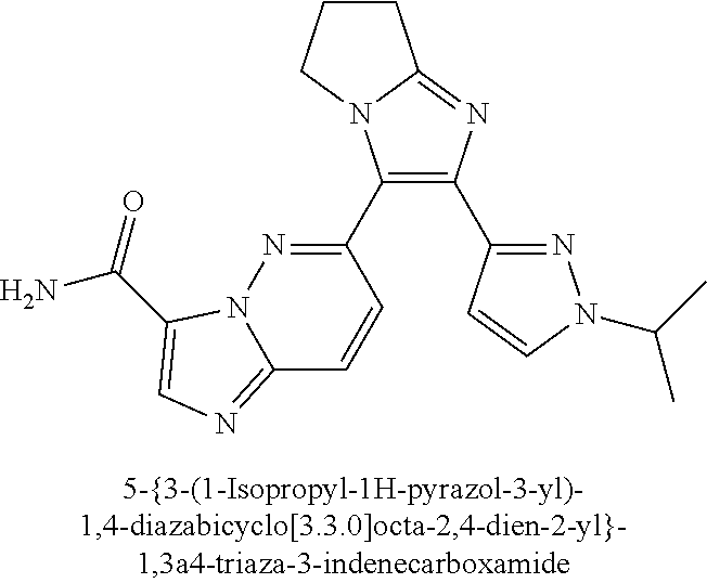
C1(C2=NN3C(=NC=C3C(N)=O)C=C2)=C(C2=NN(C(C)C)C=C2)N=C2N1CCC2
